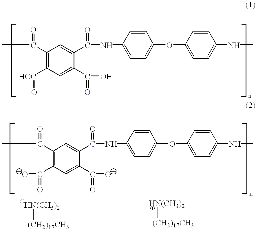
C1=C(C(=O)O)C(C(NC2=CC=C(OC3=CC=C(NC)C=C3)C=C2)=O)=CC(C(C)=O)=C1[HOC]=O.C1=C(C(O)=O)C(C(NC2=CC=C(OC3=CC=C(NC)C=C3)C=C2)=O)=CC(C(C)=O)=C1C(O)=O.[HN(CH3)2][(CH2)17CH3].[HN(CH3)2][(CH2)17CH3]
